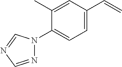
N1(C2=CC=C(C=C)C=C2C)N=CN=C1
